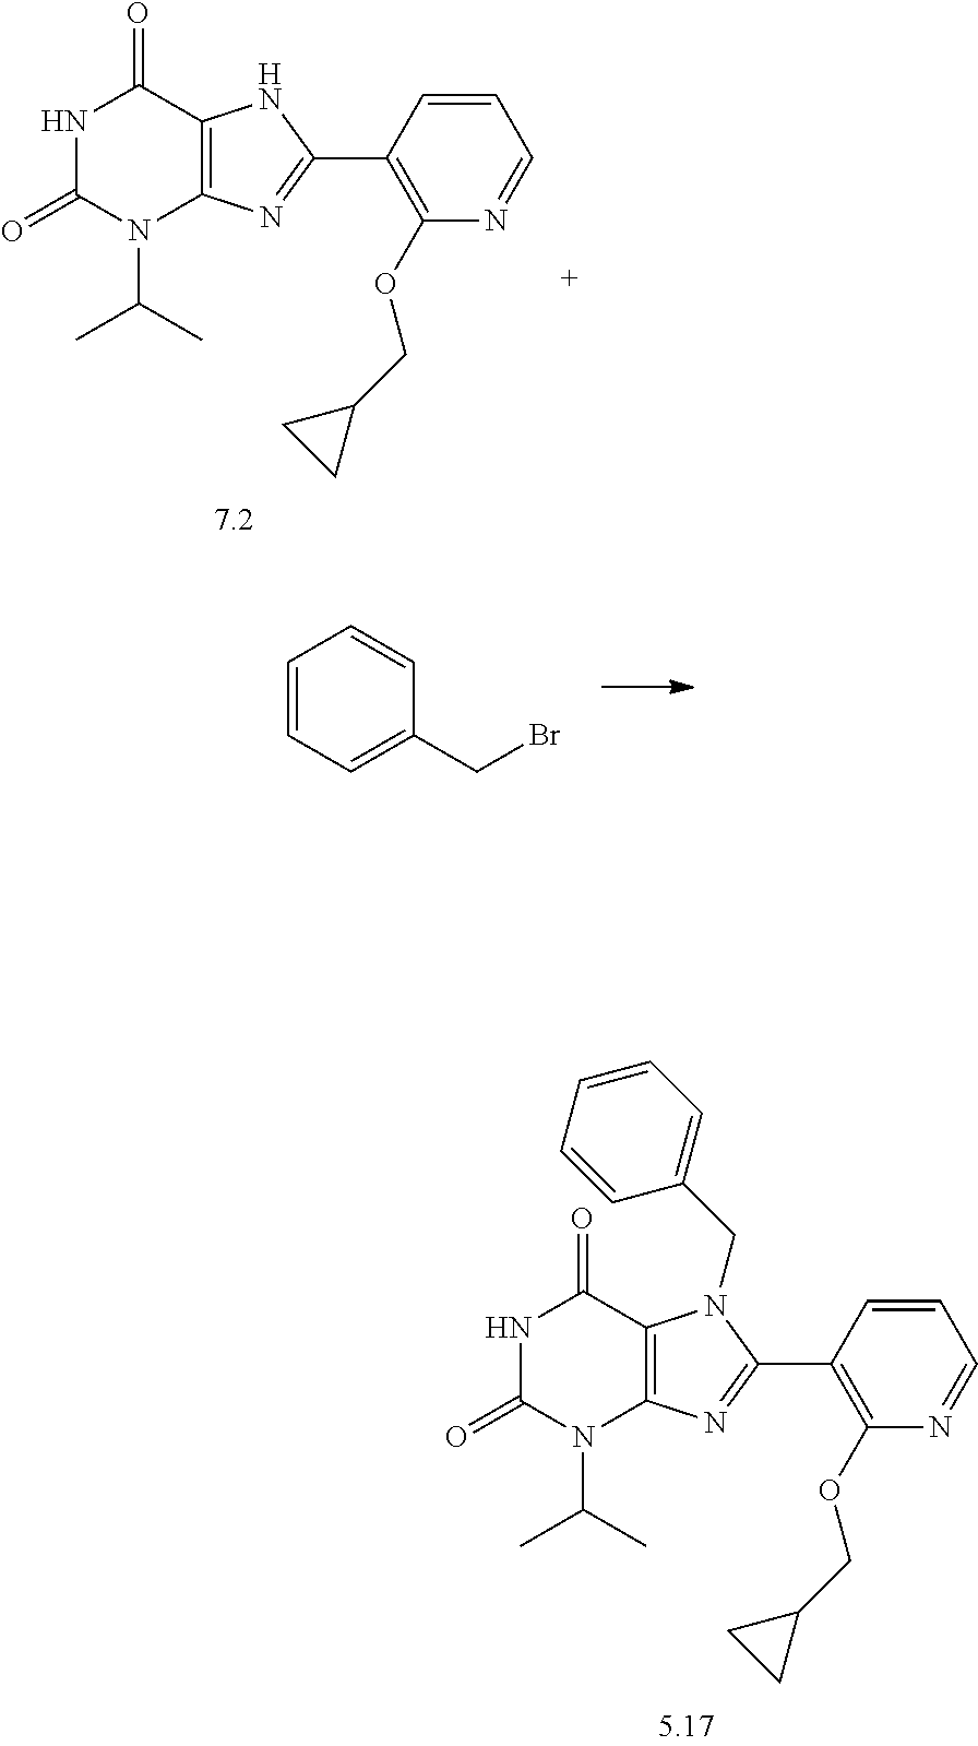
N1C(=O)N(C(C)C)C2=C(C1=O)N(CC1=CC=CC=C1)C(C1=C(OCC3CC3)N=CC=C1)=N2.N1C(=O)N(C(C)C)C2=C(C1=O)NC(C1=C(OCC3CC3)N=CC=C1)=N2.C1=CC=C(CBr)C=C1
